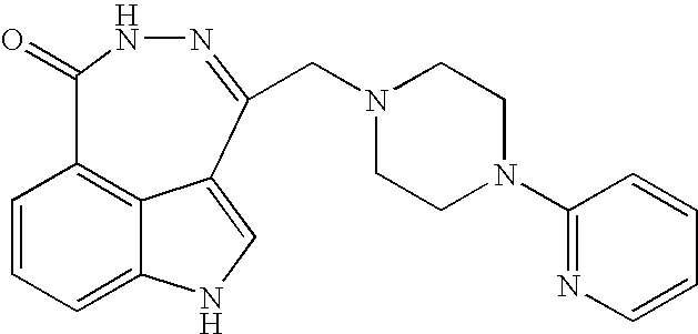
C1=CC=C2C3=C1C(=O)NN=C(CN1CCN(C4=NC=CC=C4)CC1)C3=CN2
